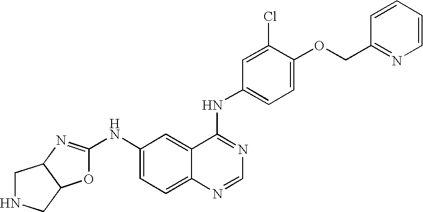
O1C(NC2=CC=C3C(=C2)C(NC2=CC=C(OCC4=NC=CC=C4)C(Cl)=C2)=NC=N3)=NC2C1CNC2
